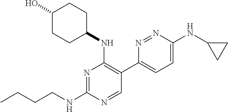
N1=C(NCCCC)N=CC(C2=CC=C(NC3CC3)N=N2)=C1NC1CCC(O)CC1
